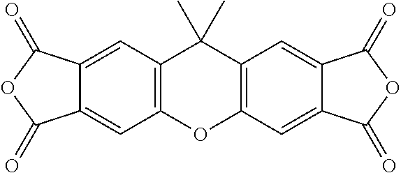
C12=C(OC3=C(C1(C)C)C=C1C(=C3)C(=O)OC1=O)C=C1C(=C2)C(=O)OC1=O
